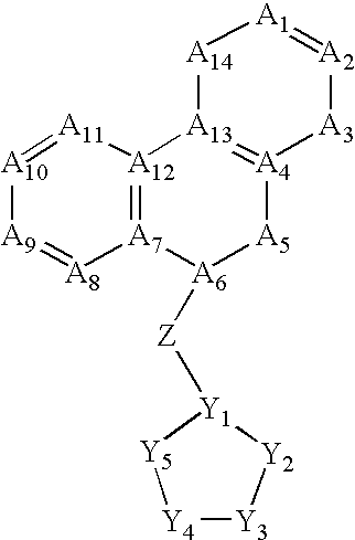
[A10]1=[A11][A12]2=[A7]([A8]=[A9]1)[A6]([Z][Y1]1[Y2][Y3][Y4][Y5]1)[A5][A4]1=[A13]2[A14][A1]=[A2][A3]1
